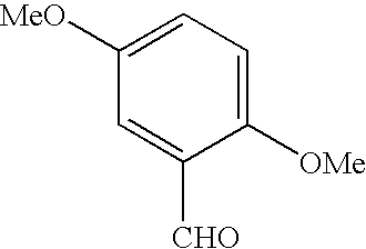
C1([OMe])=CC=C([MeO])C=C1[CHO]
